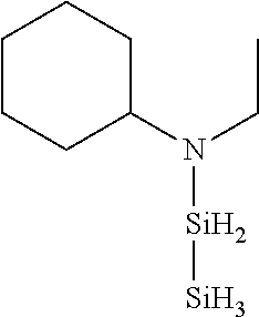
C1(N(CC)[Si][Si])CCCCC1
